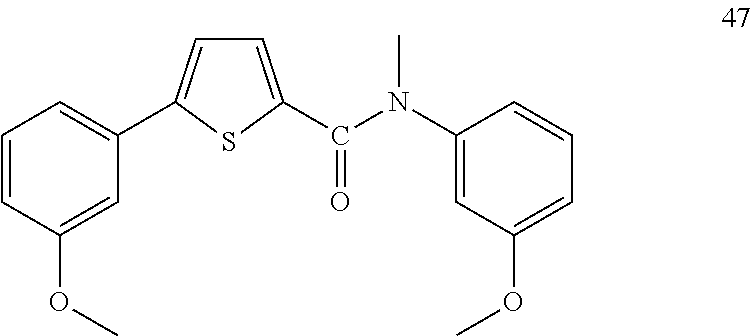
C1=C(C(N(C2=CC(OC)=CC=C2)C)=O)SC(C2=CC=CC(OC)=C2)=C1
